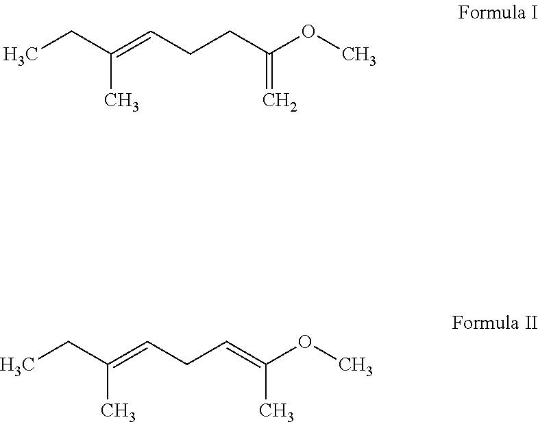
CCC(=CCCC(OC)=C)C.CCC(=CCC=C(OC)C)C
